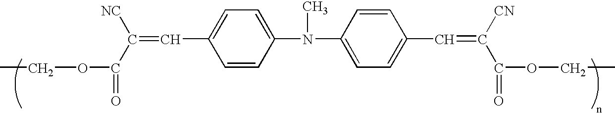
C1=CC(N(C)C2=CC=C(C=C(C(=O)OCC)[CN])C=C2)=CC=C1C=C(C(=O)OCC)[NC]
